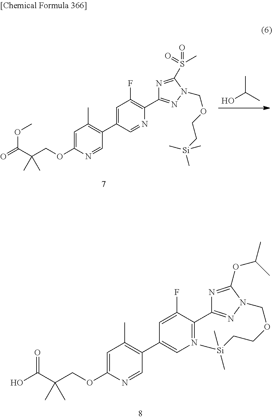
C1(C2=CN=C(C3=NN(COCC[Si](C)(C)C)C(OC(C)C)=N3)C(F)=C2)=C(C)C=C(OCC(C(O)=O)(C)C)N=C1.CC(O)C.C1(C2=CC(F)=C(C3=NN(COCC[Si](C)(C)C)C(S(=O)(C)=O)=N3)N=C2)=C(C)C=C(OCC(C(OC)=O)(C)C)N=C1
